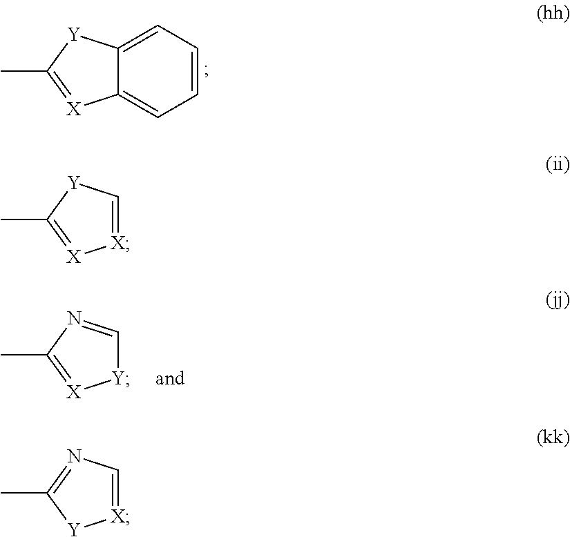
C1=CC=C2C(=C1)[X]=C(C)[Y]2.C1=NC(C)=[X][Y]1.C1=[X][X]=C(C)[Y]1.C1=[X][Y]C(C)=N1
